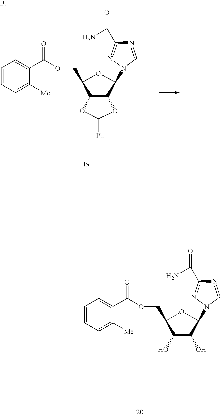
C1(COC(C2=CC=CC=C2[Me])=O)C(O)C(O)C(N2C=NC(C(N)=O)=N2)O1.C1(COC(C2=CC=CC=C2[Me])=O)C2C(C(N3C=NC(C(N)=O)=N3)O1)OC([Ph])O2
